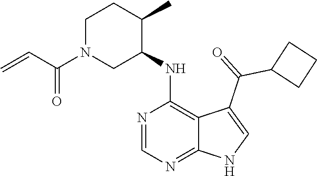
N1=CN=C2C(=C1NC1C(C)CCN(C(C=C)=O)C1)C(C(=O)C1CCC1)=CN2
